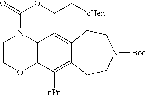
C1COC2=C(N1C(=O)OCC[cHex])C=C1C(=C2[nPr])CCN([Boc])CC1
